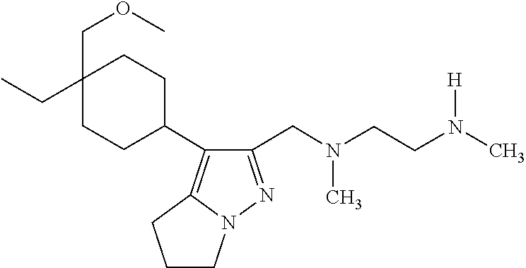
CN(CC1=NN2C(=C1C1CCC(COC)(CC)CC1)CCC2)CCN([H])C
